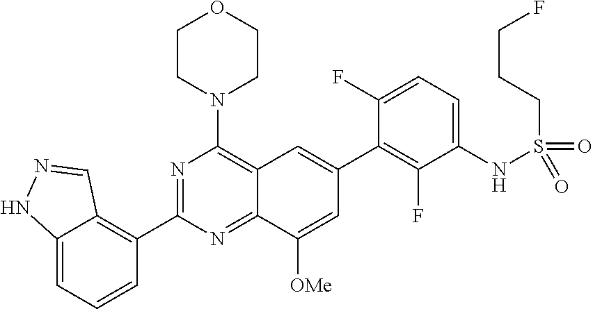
C12=NC(C3=C4C(=CC=C3)NN=C4)=NC(N3CCOCC3)=C1C=C(C1=C(F)C(NS(CCCF)(=O)=O)=CC=C1F)C=C2[OMe]
